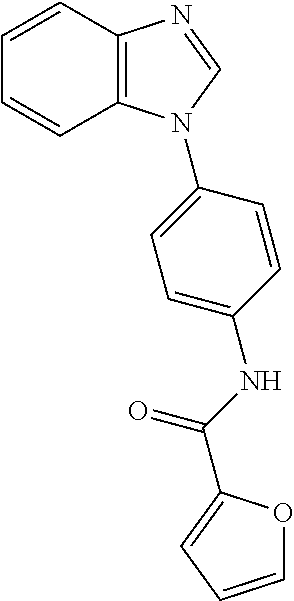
C1=CC2=C(C=C1)N(C1=CC=C(NC(=O)C3=CC=CO3)C=C1)C=N2
